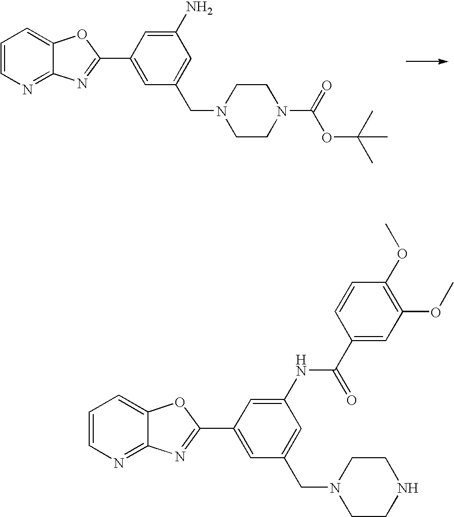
C1=CN=C2C(=C1)OC(C1=CC(CN3CCN(C(=O)OC(C)(C)C)CC3)=CC(N)=C1)=N2.C1=CN=C2C(=C1)OC(C1=CC(CN3CCNCC3)=CC(NC(C3=CC(OC)=C(OC)C=C3)=O)=C1)=N2
